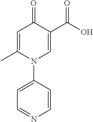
C1=C(C)N(C2=CC=NC=C2)C=C(C(=O)O)C1=O
